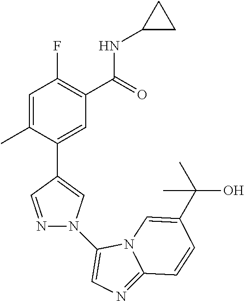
C1=C(C)C(C2=CN(C3=CN=C4N3C=C(C(C)(O)C)C=C4)N=C2)=CC(C(=O)NC2CC2)=C1F
